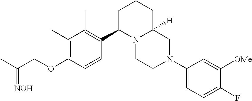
C1(C)=C(OCC(C)=[NOH])C=CC(C2N3C([H])(CCC2)CN(C2=CC=C(F)C([OMe])=C2)CC3)=C1C
